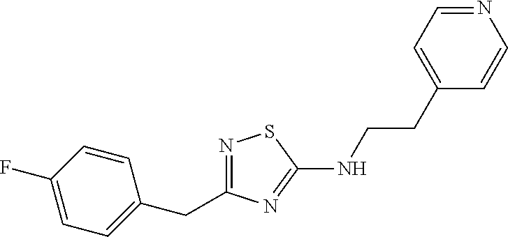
N1=C(CC2=CC=C(F)C=C2)N=C(NCCC2=CC=NC=C2)S1
